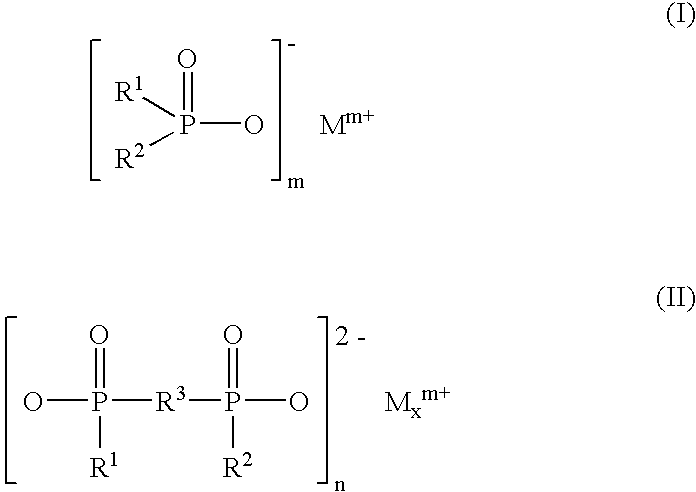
OP(=O)([R1])[R2].[Mm+].OP([R3]P(=O)([R2])O)(=O)[R1].[Mxm+]
